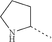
C1(C)CCCN1
